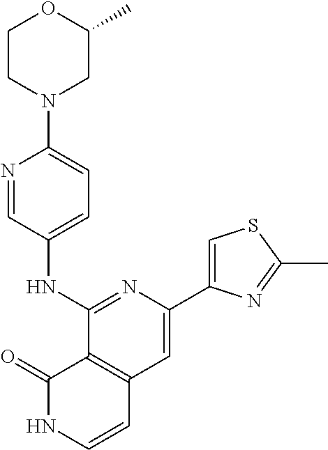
C1(C2=CSC(C)=N2)=CC2=C(C(NC3=CC=C(N4CC(C)OCC4)N=C3)=N1)C(=O)NC=C2
